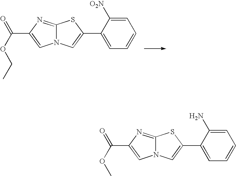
C12=NC(C(OCC)=O)=CN1C=C(C1=CC=CC=C1[O2N])S2.C12=NC(C(OC)=O)=CN1C=C(C1=CC=CC=C1N)S2
